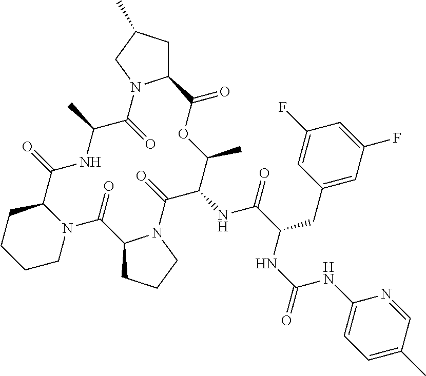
N12C(CCCC1)C(=O)NC(C)C(=O)N1C(CC(C)C1)C(=O)OC(C)C(NC(C(NC(NC1=CC=C(C)C=N1)=O)CC1=CC(F)=CC(F)=C1)=O)C(=O)N1C(C2=O)CCC1
